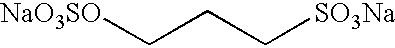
[NaO3SO]CCC[SO3Na]
